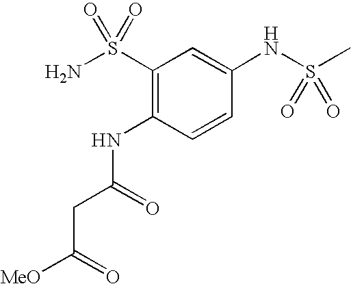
C1(S(N)(=O)=O)=C(NC(CC([MeO])=O)=O)C=CC(NS(C)(=O)=O)=C1
